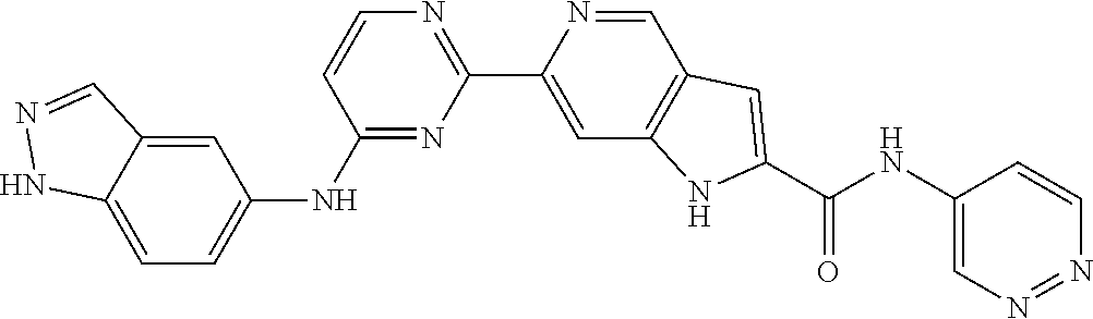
C1(C2=CC3=C(C=N2)C=C(C(NC2=CN=NC=C2)=O)N3)=NC=CC(NC2=CC=C3NN=CC3=C2)=N1
